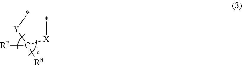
[X](*)C([Y]*)([R7])[R8]
